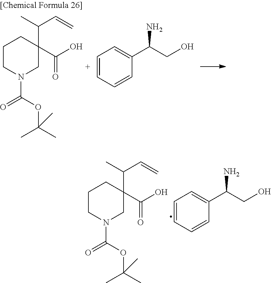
C1CN(C(OC(C)(C)C)=O)CC(C(O)=O)(C(C=C)C)C1.C1=CC=CC(C(CO)N)=C1.C1CN(C(OC(C)(C)C)=O)CC(C(O)=O)(C(C=C)C)C1.C1=CC=CC(C(CO)N)=C1
